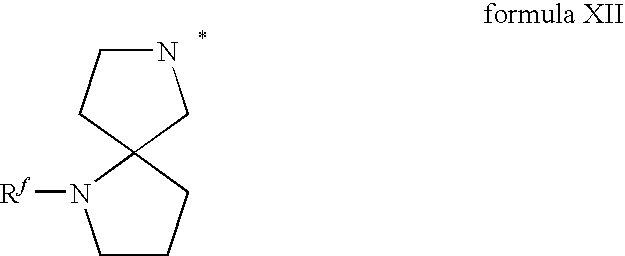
N1CCC2(C1)N([Rf])CCC2
